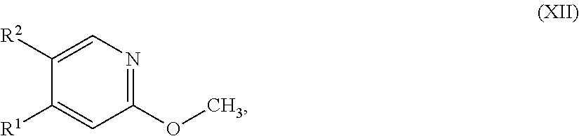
C1([R2])=CN=C(OC)C=C1[R1]
